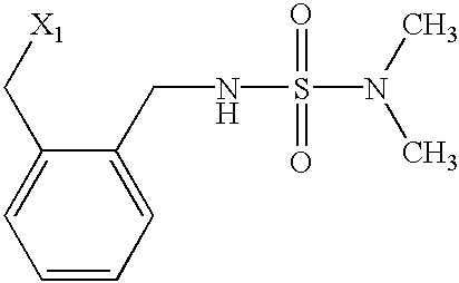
[X1]CC1=CC=CC=C1CNS(N(C)C)(=O)=O
